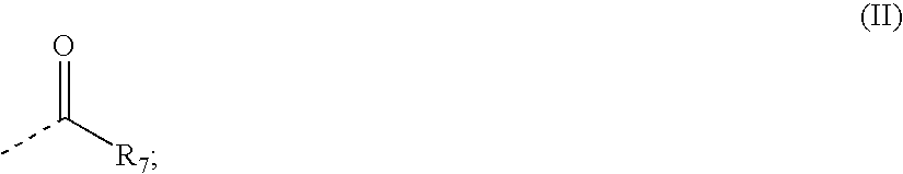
CC([R7])=O
